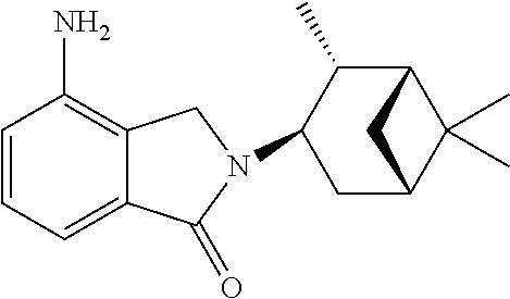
C1=CC=C2C(=C1N)CN(C1CC3C(C)(C)C(C1C)C3)C2=O
